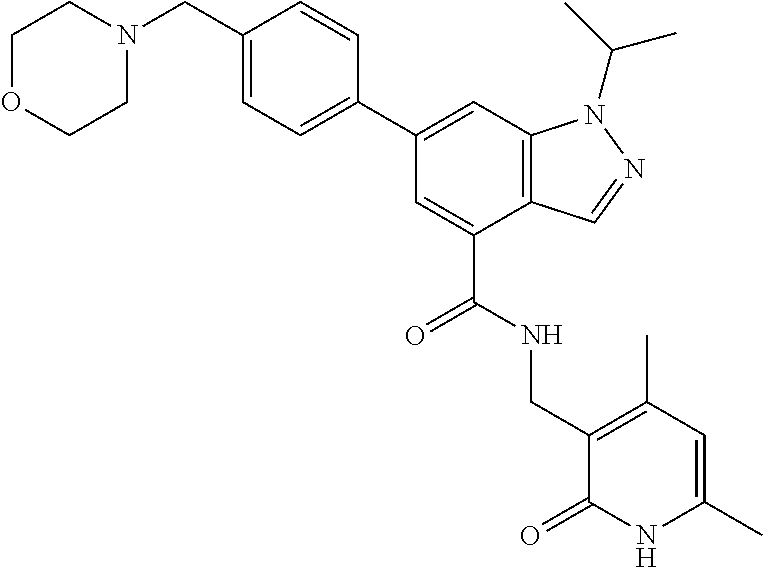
C1OCCN(CC2=CC=C(C3=CC4=C(C(C(NCC5=C(C)C=C(C)NC5=O)=O)=C3)C=NN4C(C)C)C=C2)C1
